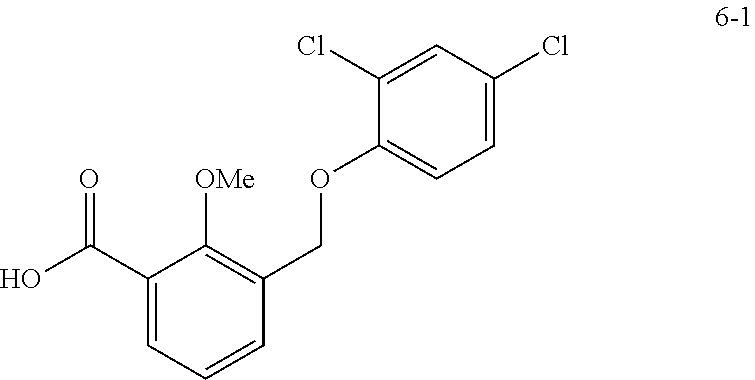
C1(C(O)=O)=CC=CC(COC2=CC=C(Cl)C=C2Cl)=C1[OMe]
